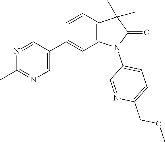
C1(C2=CN=C(C)N=C2)=CC2=C(C=C1)C(C)(C)C(=O)N2C1=CC=C(COC)N=C1
